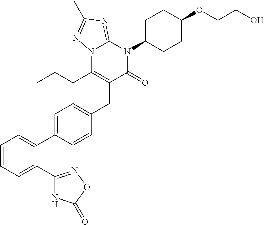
N12C(CCC)=C(CC3=CC=C(C4=CC=CC=C4C4=NOC(=O)N4)C=C3)C(=O)N(C3CCC(OCCO)CC3)C1=NC(C)=N2
